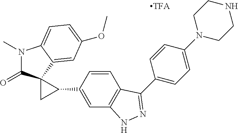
N1(C)C(=O)C2(C3=CC(OC)=CC=C13)CC2C1=CC2=C(C=C1)C(C1=CC=C(N3CCNCC3)C=C1)=NN2
